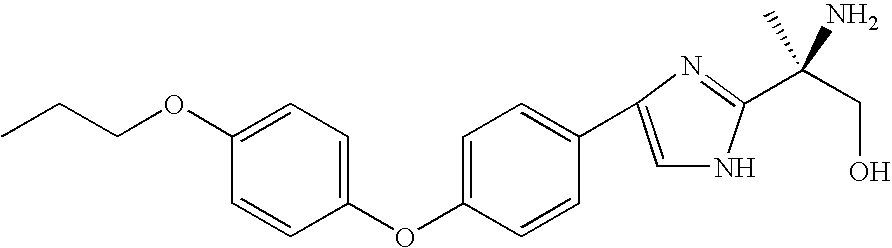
C1=C(OCCC)C=CC(OC2=CC=C(C3=CNC(C(CO)(C)N)=N3)C=C2)=C1
